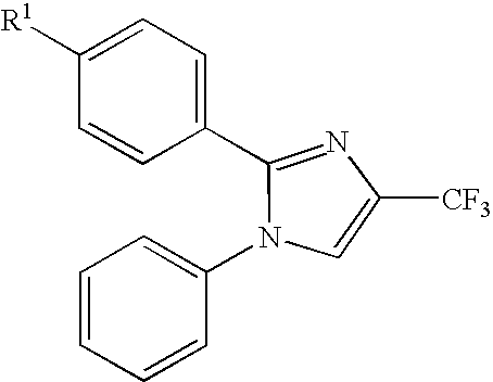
C1=CC=CC(N2C=C([CF3])N=C2C2=CC=C([R1])C=C2)=C1
